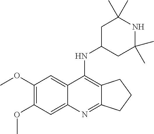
C1(OC)=C(OC)C=C2C(=C1)C(NC1CC(C)(C)NC(C)(C)C1)=C1C(=N2)CCC1
